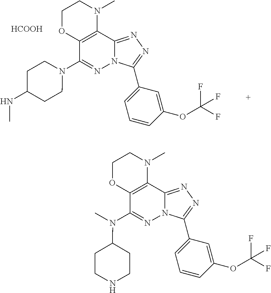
C1OC2=C(N(C)C1)C1=NN=C(C3=CC=CC(OC(F)(F)F)=C3)N1N=C2N(C)C1CCNCC1.C1OC2=C(N(C)C1)C1=NN=C(C3=CC=CC(OC(F)(F)F)=C3)N1N=C2N1CCC(NC)CC1.[HCOOH]
